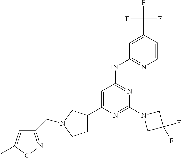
N1=C(N2CC(F)(F)C2)N=C(NC2=NC=CC(C(F)(F)F)=C2)C=C1C1CCN(CC2=NOC(C)=C2)C1
